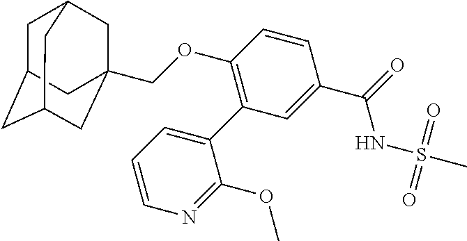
C(OC1=C(C2=CC=CN=C2OC)C=C(C(=O)NS(C)(=O)=O)C=C1)C12CC3CC(CC(C1)C3)C2
